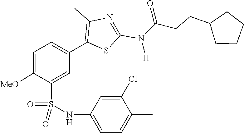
O=S(=O)(C1=CC(C2=C(C)N=C(N(C(CCC3CCCC3)=O)[H])S2)=CC=C1[MeO])NC1=CC=C(C)C(Cl)=C1
